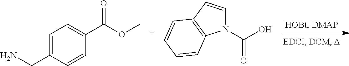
C1=C(CN)C=CC(C(OC)=O)=C1.N1(C(O)=O)C=CC2=C1C=CC=C2
